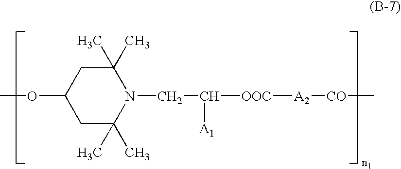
COC1CC(C)(C)N(CC([OOC][A2][CO]C)[A1])C(C)(C)C1
